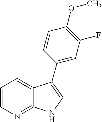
C1=CN=C2C(=C1)C(C1=CC(F)=C(OC)C=C1)=CN2
